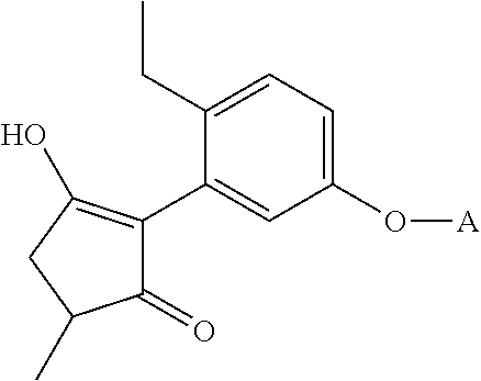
C1(=O)C(C2=CC(O[A])=CC=C2CC)=C(O)CC1C
